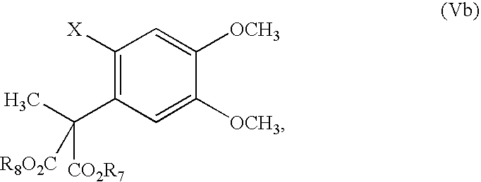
C1([X])=C(C([CO2R7])(C)[R8O2C])C=C([OCH3])C([OCH3])=C1
